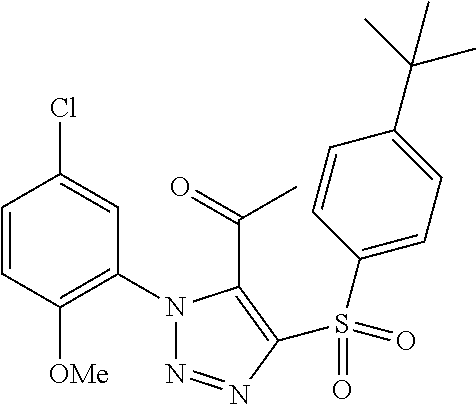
C1=CC([OMe])=C(N2N=NC(S(=O)(C3=CC=C(C(C)(C)C)C=C3)=O)=C2C(=O)C)C=C1Cl
